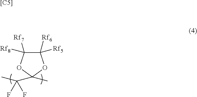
C1([Rf6])([Rf5])C([Rf7])([Rf8])OC(C)(C(C)(F)F)O1.[[C5]]
